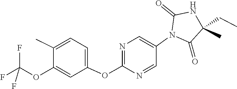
FC(F)(OC1=CC(OC2=NC=C(N3C(=O)C(CC)(C)NC3=O)C=N2)=CC=C1C)F
